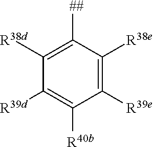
C1([R38d])=C([##])C([R38e])=C([R39e])C([R40b])=C1[R39d]
